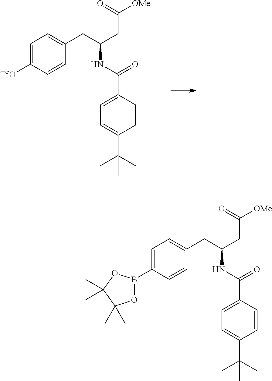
C1=C([TfO])C=CC(CC(CC([OMe])=O)NC(C2=CC=C(C(C)(C)C)C=C2)=O)=C1.C1=C(B2OC(C)(C)C(C)(C)O2)C=CC(CC(CC([OMe])=O)NC(C2=CC=C(C(C)(C)C)C=C2)=O)=C1
